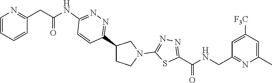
C1(C2=NN=C(NC(CC3=NC=CC=C3)=O)C=C2)CCN(C2=NN=C(C(=O)NCC3=NC(C)=CC([F3C])=C3)S2)C1
